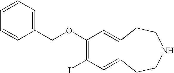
C1=CC(COC2=C(I)C=C3C(=C2)CCNCC3)=CC=C1
